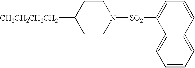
C1CN([SO2]C2=CC=CC3=CC=CC=C23)CCC1[CH2CH2CH2CH2]
